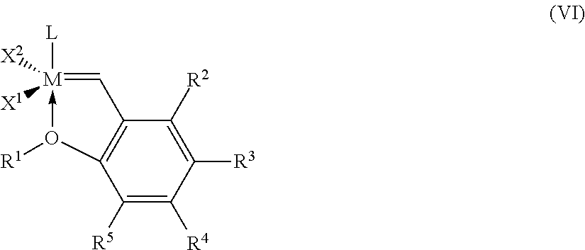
[M]1([L])([X2])([X1])-O([R1])C2=C(C=1)C([R2])=C([R3])C([R4])=C2[R5]
